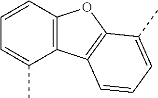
C1=CC=C(C)C2=C1OC1=C2C=CC=C1C
